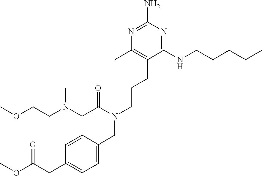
C1(NCCCCC)=NC(N)=NC(C)=C1CCCN(CC1=CC=C(CC(OC)=O)C=C1)C(CN(CCOC)C)=O
